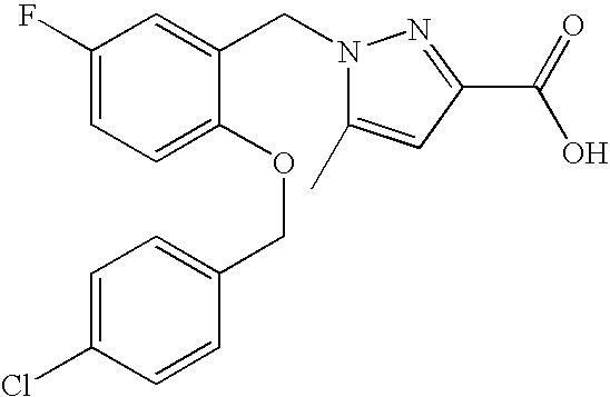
C1(F)=CC=C(OCC2=CC=C(Cl)C=C2)C(CN2C(C)=CC(C(=O)O)=N2)=C1
